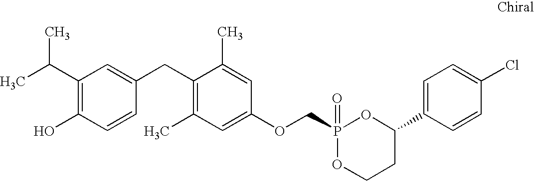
CC(C1=C(O)C=CC(CC2=C(C)C=C(OCP3(=O)OCCC(C4=CC=C(Cl)C=C4)O3)C=C2C)=C1)C
